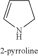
N1CCC=C1
